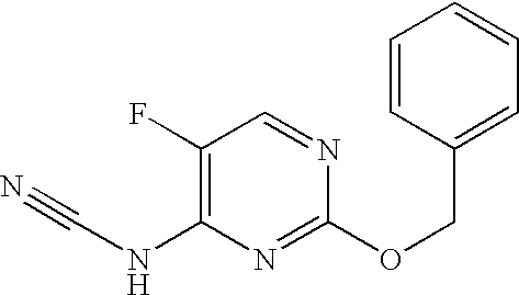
N(C1=C(F)C=NC(OCC2=CC=CC=C2)=N1)C#N
